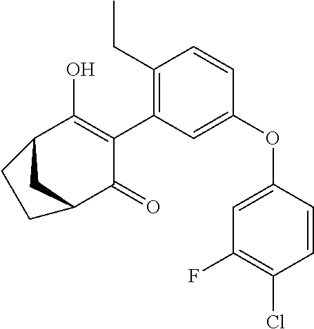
C1(CC)=C(C2=C(O)C3CC(C2=O)CC3)C=C(OC2=CC(F)=C(Cl)C=C2)C=C1
